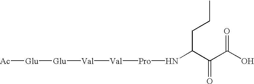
C(C(C(C(=O)O)=O)N[Pro][Val][Val][Glu][Glu][Ac])CC
